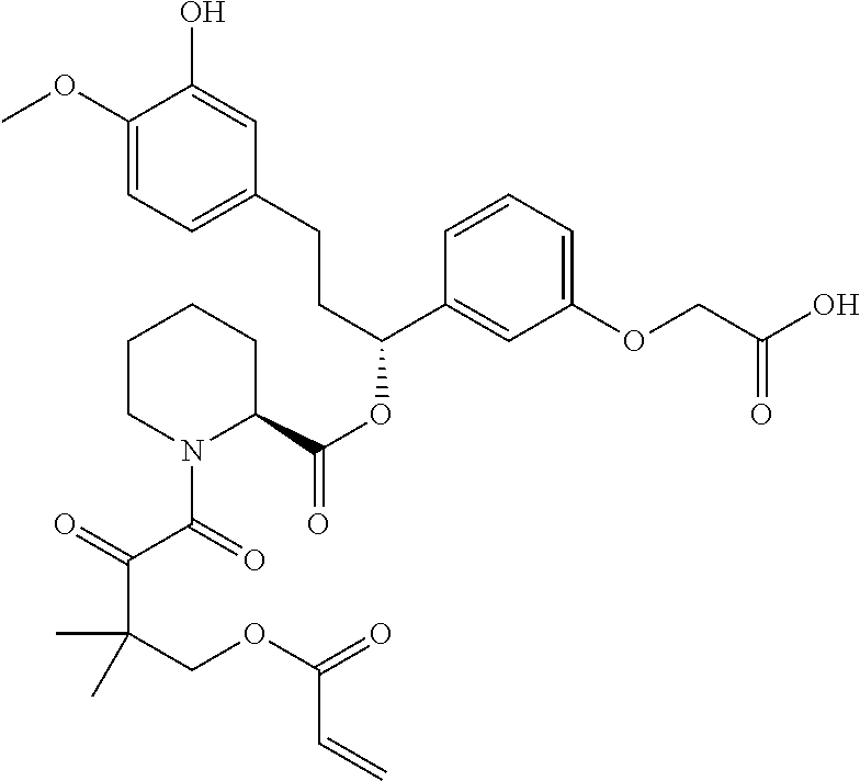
C1(OC)=CC=C(CCC(OC(=O)C2CCCCN2C(C(=O)C(COC(=O)C=C)(C)C)=O)C2=CC(OCC(O)=O)=CC=C2)C=C1O
